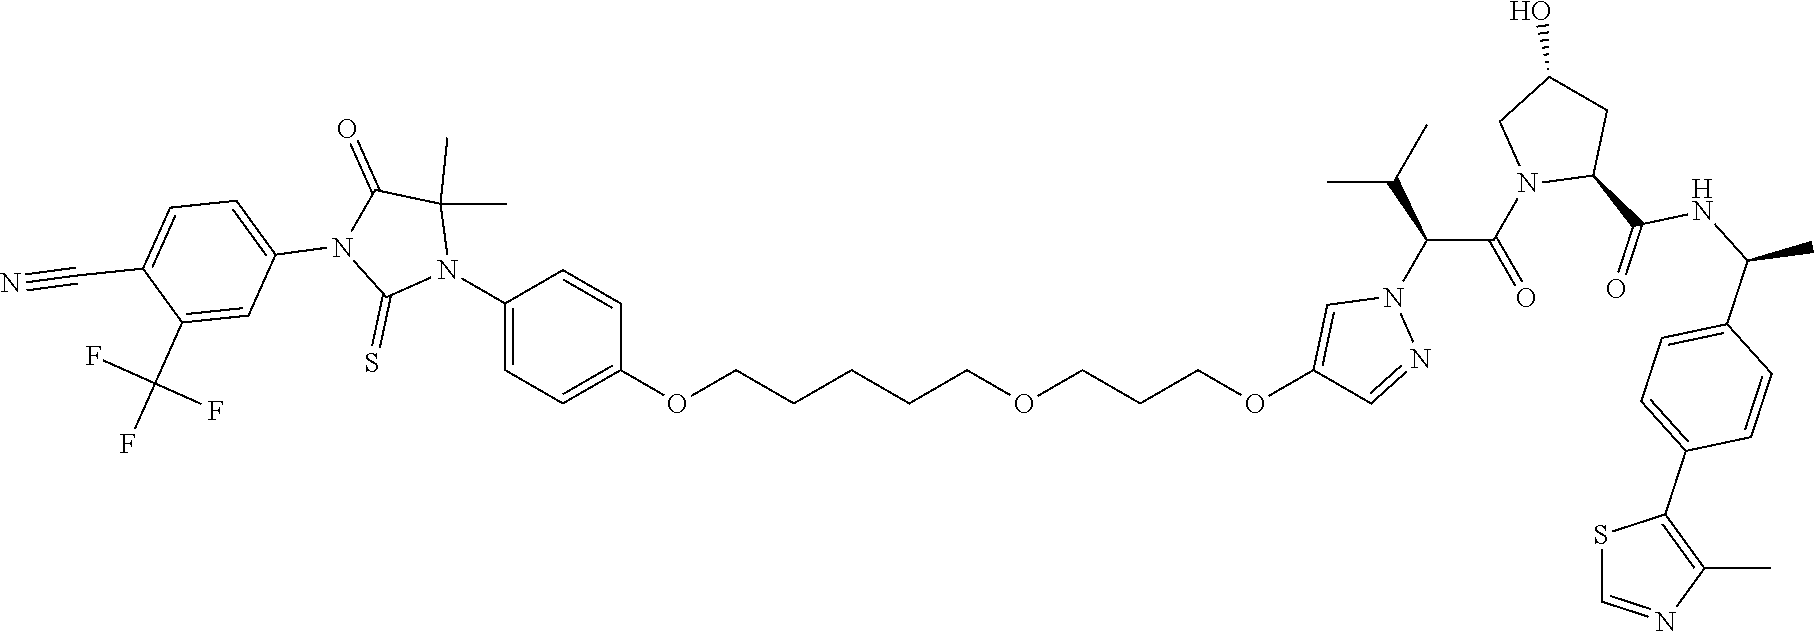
C1(N2C(C)(C)C(=O)N(C3=CC=C(C#N)C(C(F)(F)F)=C3)C2=S)=CC=C(OCCCCCOCCCOC2=CN(C(C(N3C(C(NC(C4=CC=C(C5=C(C)N=CS5)C=C4)C)=O)CC(O)C3)=O)C(C)C)N=C2)C=C1
